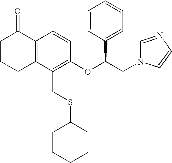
C1CCC2=C(C1=O)C=CC(OC(CN1C=NC=C1)C1=CC=CC=C1)=C2CSC1CCCCC1
